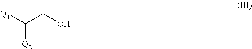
[Q1]C(CO)[Q2]
